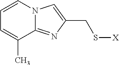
C1=CN2C(=NC(CS[X])=C2)C(C)=C1
